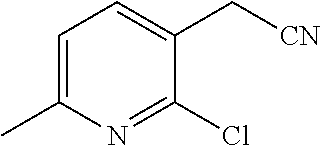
C1=C(C)N=C(Cl)C(C[CN])=C1
